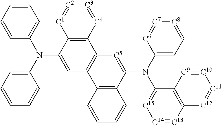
C12=C(C(N(C3=CC=CC=C3)C3=CC=CC=C3)=CC3=C1[C5]=C(N(C1=CC=[C8][C7]=[C6]1)C1=[C15][C14]=[C13]C4=C1[C9]=[C10][C11]=[C12]4)C1=C3C=CC=C1)[C1]=[C2][C3]=[C4]2
